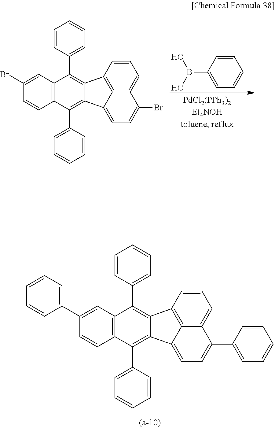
C1=CC2=C3C(=C1)C(C1=CC=CC=C1)=CC=C3C1=C(C3=CC=CC=C3)C3=C(C(C4=CC=CC=C4)=C12)C=C(C1=CC=CC=C1)C=C3.C1=CC(B(O)O)=CC=C1.C1=CC2=C3C(=C1)C(Br)=CC=C3C1=C(C3=CC=CC=C3)C3=C(C(C4=CC=CC=C4)=C12)C=C(Br)C=C3
